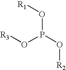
[R3]OP(O[R2])O[R1]
